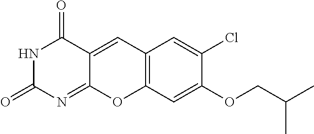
N1C(=O)N=C2C(=CC3=C(O2)C=C(OCC(C)C)C(Cl)=C3)C1=O
